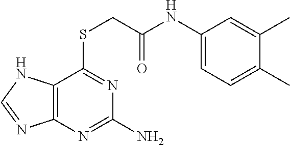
C12=C(N=C(N)N=C1SCC(NC1=CC=C(C)C(C)=C1)=O)N=CN2
